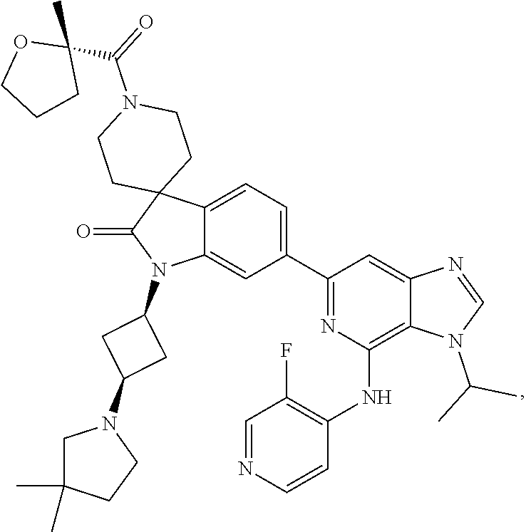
C1=NC=CC(NC2=C3C(=CC(C4=CC=C5C(=C4)N(C4CC(N6CC(C)(C)CC6)C4)C(=O)C54CCN(C(C5(C)OCCC5)=O)CC4)=N2)N=CN3C(C)C)=C1F
